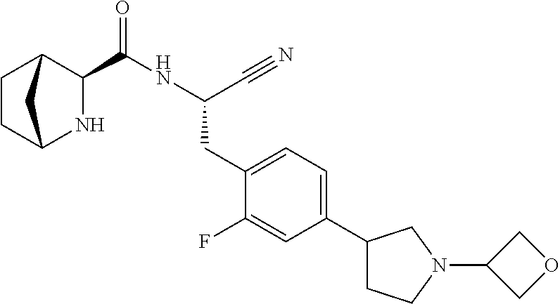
N1C2CCC(C1C(NC(C#N)CC1=CC=C(C3CCN(C4COC4)C3)C=C1F)=O)C2
